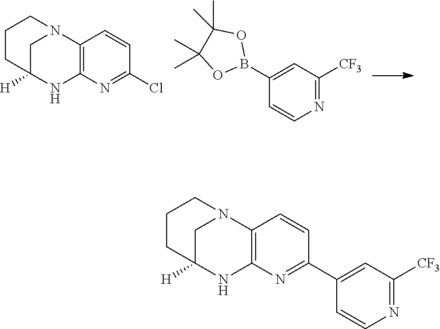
C12([H])NC3=C(N(C1)CCC2)C=CC(C1=CC([CF3])=NC=C1)=N3.C12([H])NC3=C(N(C1)CCC2)C=CC(Cl)=N3.C1(B2OC(C)(C)C(C)(C)O2)=CC([CF3])=NC=C1
